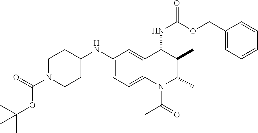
C1(NC2CCN(C(=O)OC(C)(C)C)CC2)=CC=C2C(=C1)C(NC(=O)OCC1=CC=CC=C1)C(C)C(C)N2C(=O)C
